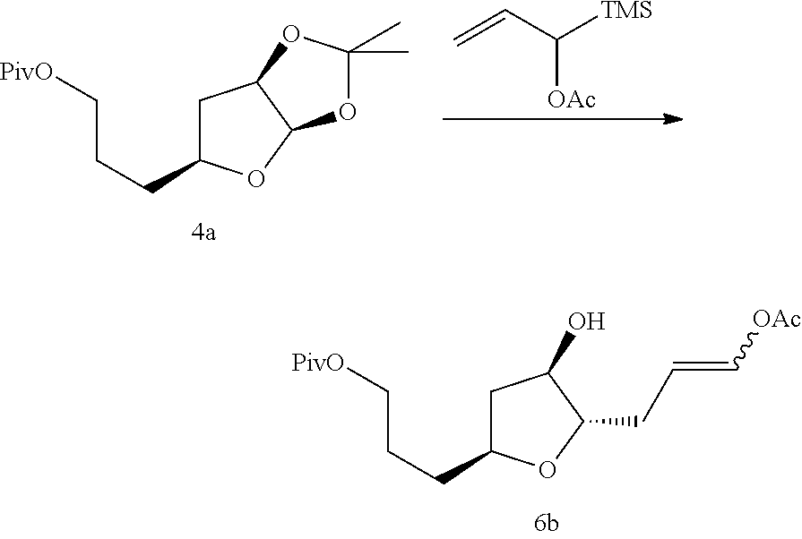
C1C(CCC[PivO])OC(CC=C[OAc])C1O.C=CC([OAc])[TMS].C1C(CCC[PivO])OC2C1OC(C)(C)O2
